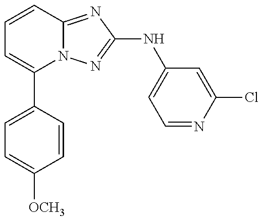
C1(C2=CC=C([OCH3])C=C2)=CC=CC2=NC(NC3=CC=NC(Cl)=C3)=NN12
